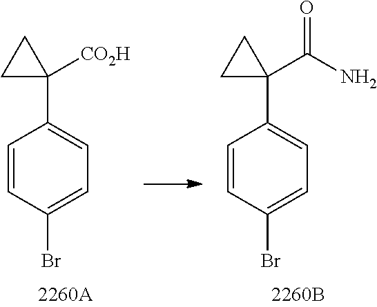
C1=CC(Br)=CC=C1C1([CO2H])CC1.C1=CC(Br)=CC=C1C1(C(N)=O)CC1
